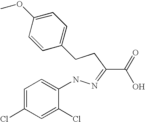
C1(CCC(=NNC2=CC=C(Cl)C=C2Cl)C(=O)O)=CC=C(OC)C=C1
